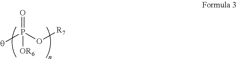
O=P(O[R7])([q])[OR6]
